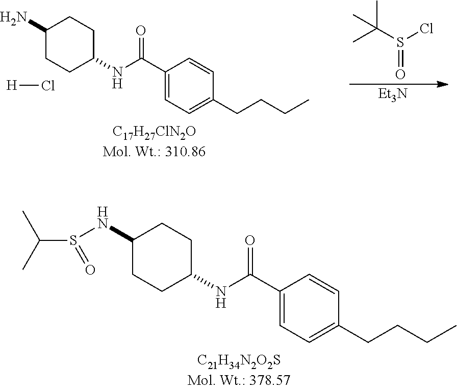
C1(NS(C(C)C)=O)CCC(NC(C2=CC=C(CCCC)C=C2)=O)CC1.NC1CCC(NC(C2=CC=C(CCCC)C=C2)=O)CC1.CC(S(Cl)=O)(C)C.[Et3N].[H]Cl
